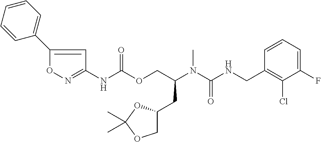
C1=CC(CNC(N(C(COC(NC2=NOC(C3=CC=CC=C3)=C2)=O)CC2COC(C)(C)O2)C)=O)=C(Cl)C(F)=C1
